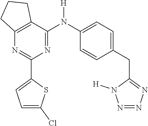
C12=C(C(N(C3=CC=C(CC4=NN=NN4[H])C=C3)[H])=NC(C3=CC=C(Cl)S3)=N1)CCC2
